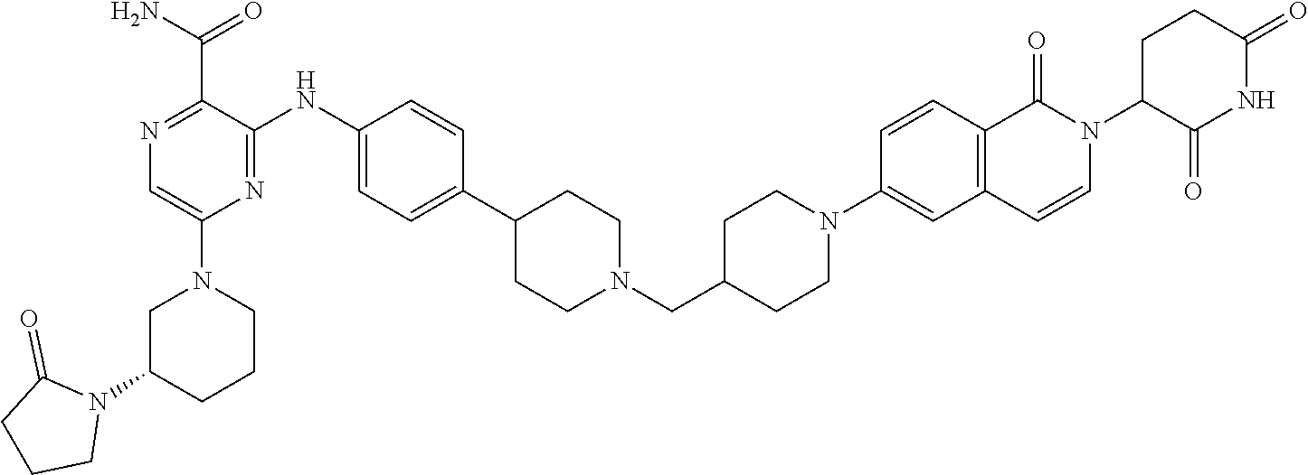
C1N(C2=CN=C(C(N)=O)C(NC3=CC=C(C4CCN(CC5CCN(C6=CC7=C(C=C6)C(=O)N(C6C(=O)NC(=O)CC6)C=C7)CC5)CC4)C=C3)=N2)CCCC1N1CCCC1=O
